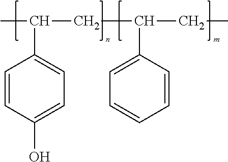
C1=CC(O)=CC=C1C(C)CC(CC)C1=CC=CC=C1
